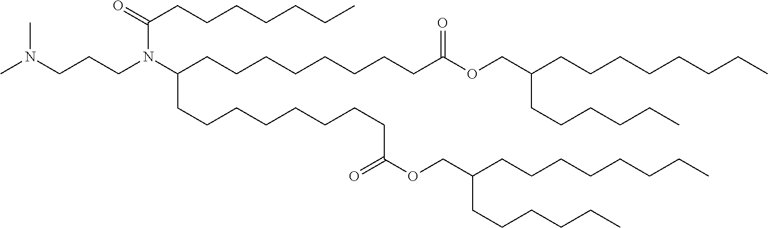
CN(CCCN(C(CCCCCCCCC(OCC(CCCCCCCC)CCCCCC)=O)CCCCCCCCC(=O)OCC(CCCCCCCC)CCCCCC)C(CCCCCCC)=O)C
